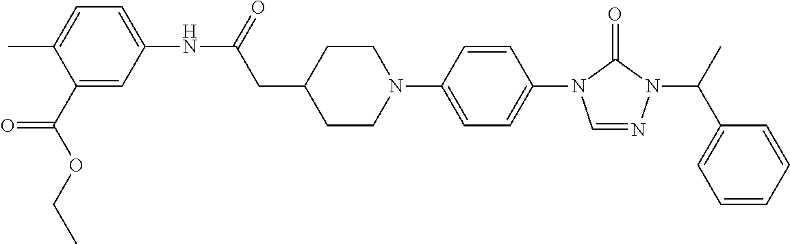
C1(C(OCC)=O)=CC(NC(CC2CCN(C3=CC=C(N4C=NN(C(C)C5=CC=CC=C5)C4=O)C=C3)CC2)=O)=CC=C1C
